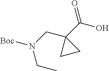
[Boc]N(CC1(C(O)=O)CC1)CC
